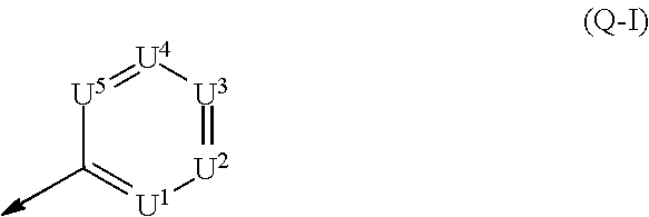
[U2]1=[U3][U4]=[U5]C=[U1]1
